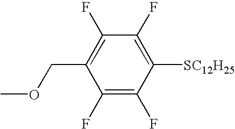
C1(F)=C(F)C([SC12H25])=C(F)C(F)=C1COC
